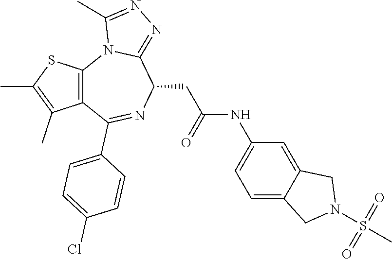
C12=C(C(C3=CC=C(Cl)C=C3)=NC(CC(NC3=CC=C4C(=C3)CN(S(C)(=O)=O)C4)=O)C3=NN=C(C)N13)C(C)=C(C)S2
